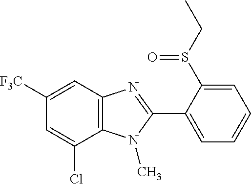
C12=C(C=C([F3C])C=C1Cl)N=C(C1=CC=CC=C1S(CC)=O)N2C
